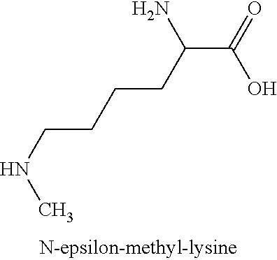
C(C(=O)O)(CCCCNC)N
